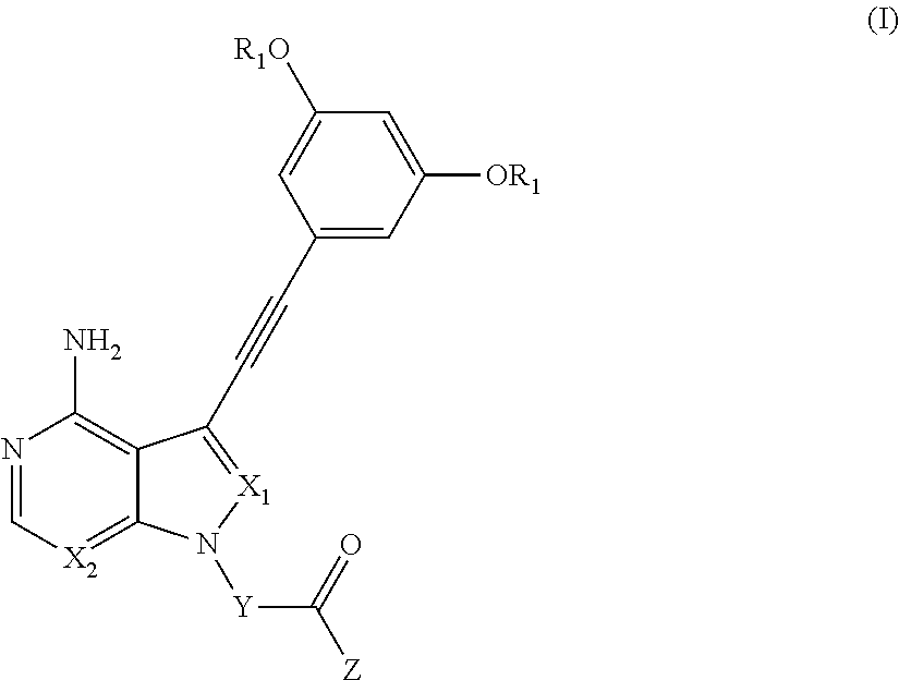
N1=C[X2]=C2C(=C1N)C(C#CC1=CC([OR1])=CC([R1O])=C1)=[X1]N2[Y]C([Z])=O
